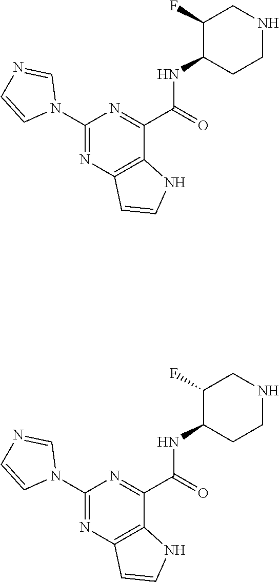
C1(N2C=NC=C2)=NC2=C(C(C(=O)NC3CCNCC3F)=N1)NC=C2.C1(N2C=NC=C2)=NC2=C(C(C(=O)NC3CCNCC3F)=N1)NC=C2
